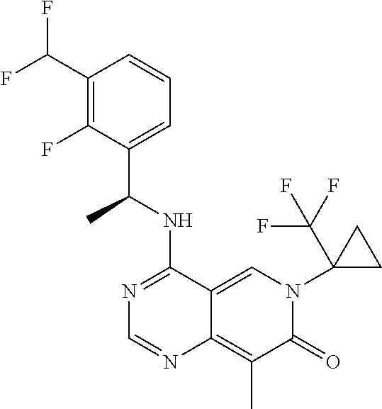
C12=CN(C3(C(F)(F)F)CC3)C(=O)C(C)=C1N=CN=C2NC(C1=CC=CC(C(F)F)=C1F)C
